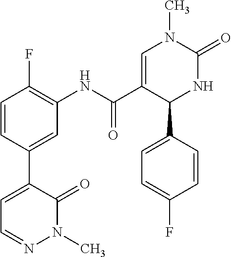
C1=CC(F)=C(NC(C2=CN(C)C(=O)NC2C2=CC=C(F)C=C2)=O)C=C1C1=CC=NN(C)C1=O
